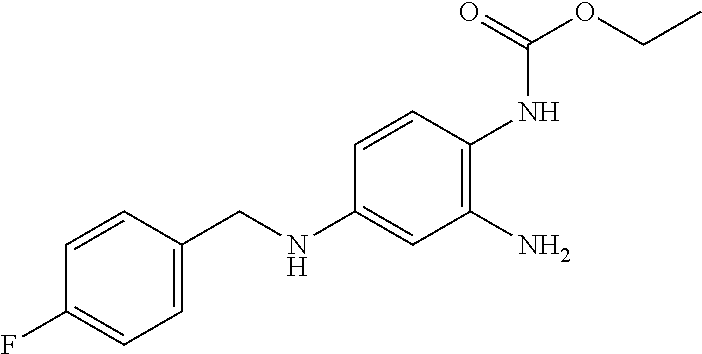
C1(F)=CC=C(CNC2=CC(N)=C(NC(=O)OCC)C=C2)C=C1
